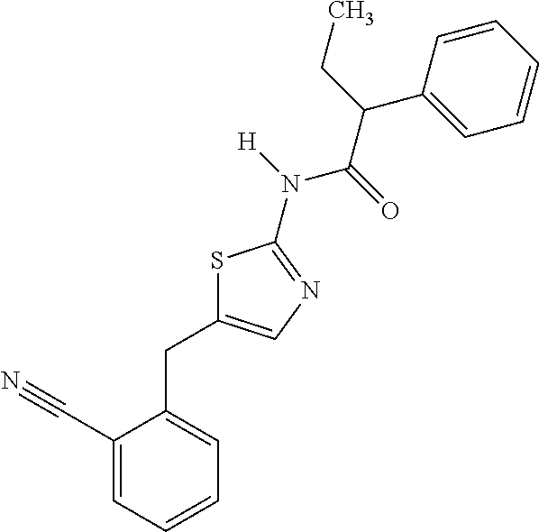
C1(C#N)=CC=CC=C1CC1=CN=C(N(C(=O)C(CC)C2=CC=CC=C2)[H])S1
